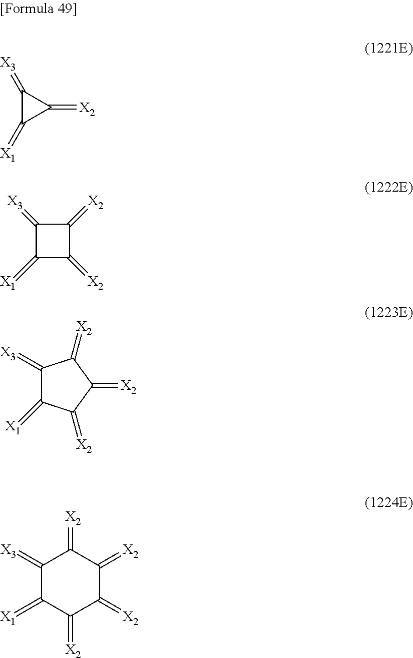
C1(=[X3])C(=[X1])C1=[X2].C1(=[X2])C(=[X3])C(=[X1])C1=[X2].C1(=[X3])C(=[X1])C(=[X2])C(=[X2])C1=[X2].C1(=[X3])C(=[X1])C(=[X2])C(=[X2])C(=[X2])C1=[X2]
